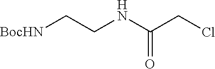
[BocHN]CCNC(CCl)=O
